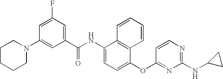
N1(C2=CC(C(NC3=CC=C(OC4=NC(NC5CC5)=NC=C4)C4=C3C=CC=C4)=O)=CC(F)=C2)CCCCC1
